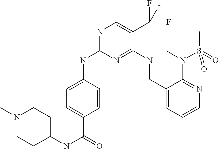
C1=C(C(NC2CCN(C)CC2)=O)C=CC(NC2=NC=C(C(F)(F)F)C(NCC3=CC=CN=C3N(C)S(C)(=O)=O)=N2)=C1
